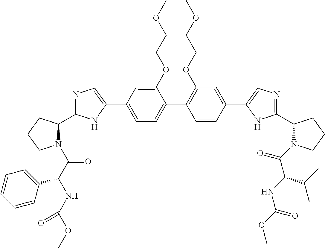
C1(OCCOC)=CC(C2=CN=C(C3N(C(C(NC(OC)=O)C4=CC=CC=C4)=O)CCC3)N2)=CC=C1C1=C(OCCOC)C=C(C2=CN=C(C3N(C(=O)C(NC(OC)=O)C(C)C)CCC3)N2)C=C1
